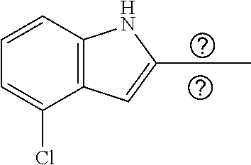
C12=C(C=CC=C1Cl)NC(CC)=C2
